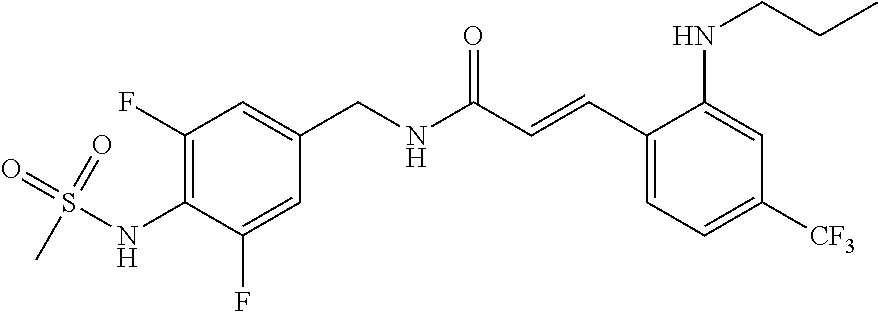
C1(F)=C(NS(=O)(C)=O)C(F)=CC(CNC(C=CC2=CC=C([CF3])C=C2NCCC)=O)=C1
